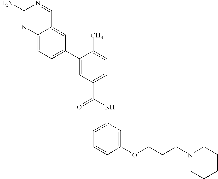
C12=CC=C(C3=CC(C(NC4=CC=CC(OCCCN5CCCCC5)=C4)=O)=CC=C3C)C=C1C=NC(N)=N2
